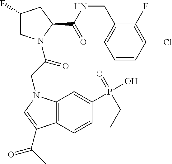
C1(F)CN(C(=O)CN2C3=C(C=CC(P(CC)(=O)O)=C3)C(C(C)=O)=C2)C(C(NCC2=CC=CC(Cl)=C2F)=O)C1
